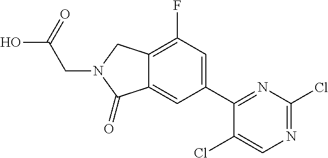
OC(=O)CN1C(=O)C2=CC(C3=NC(Cl)=NC=C3Cl)=CC(F)=C2C1
